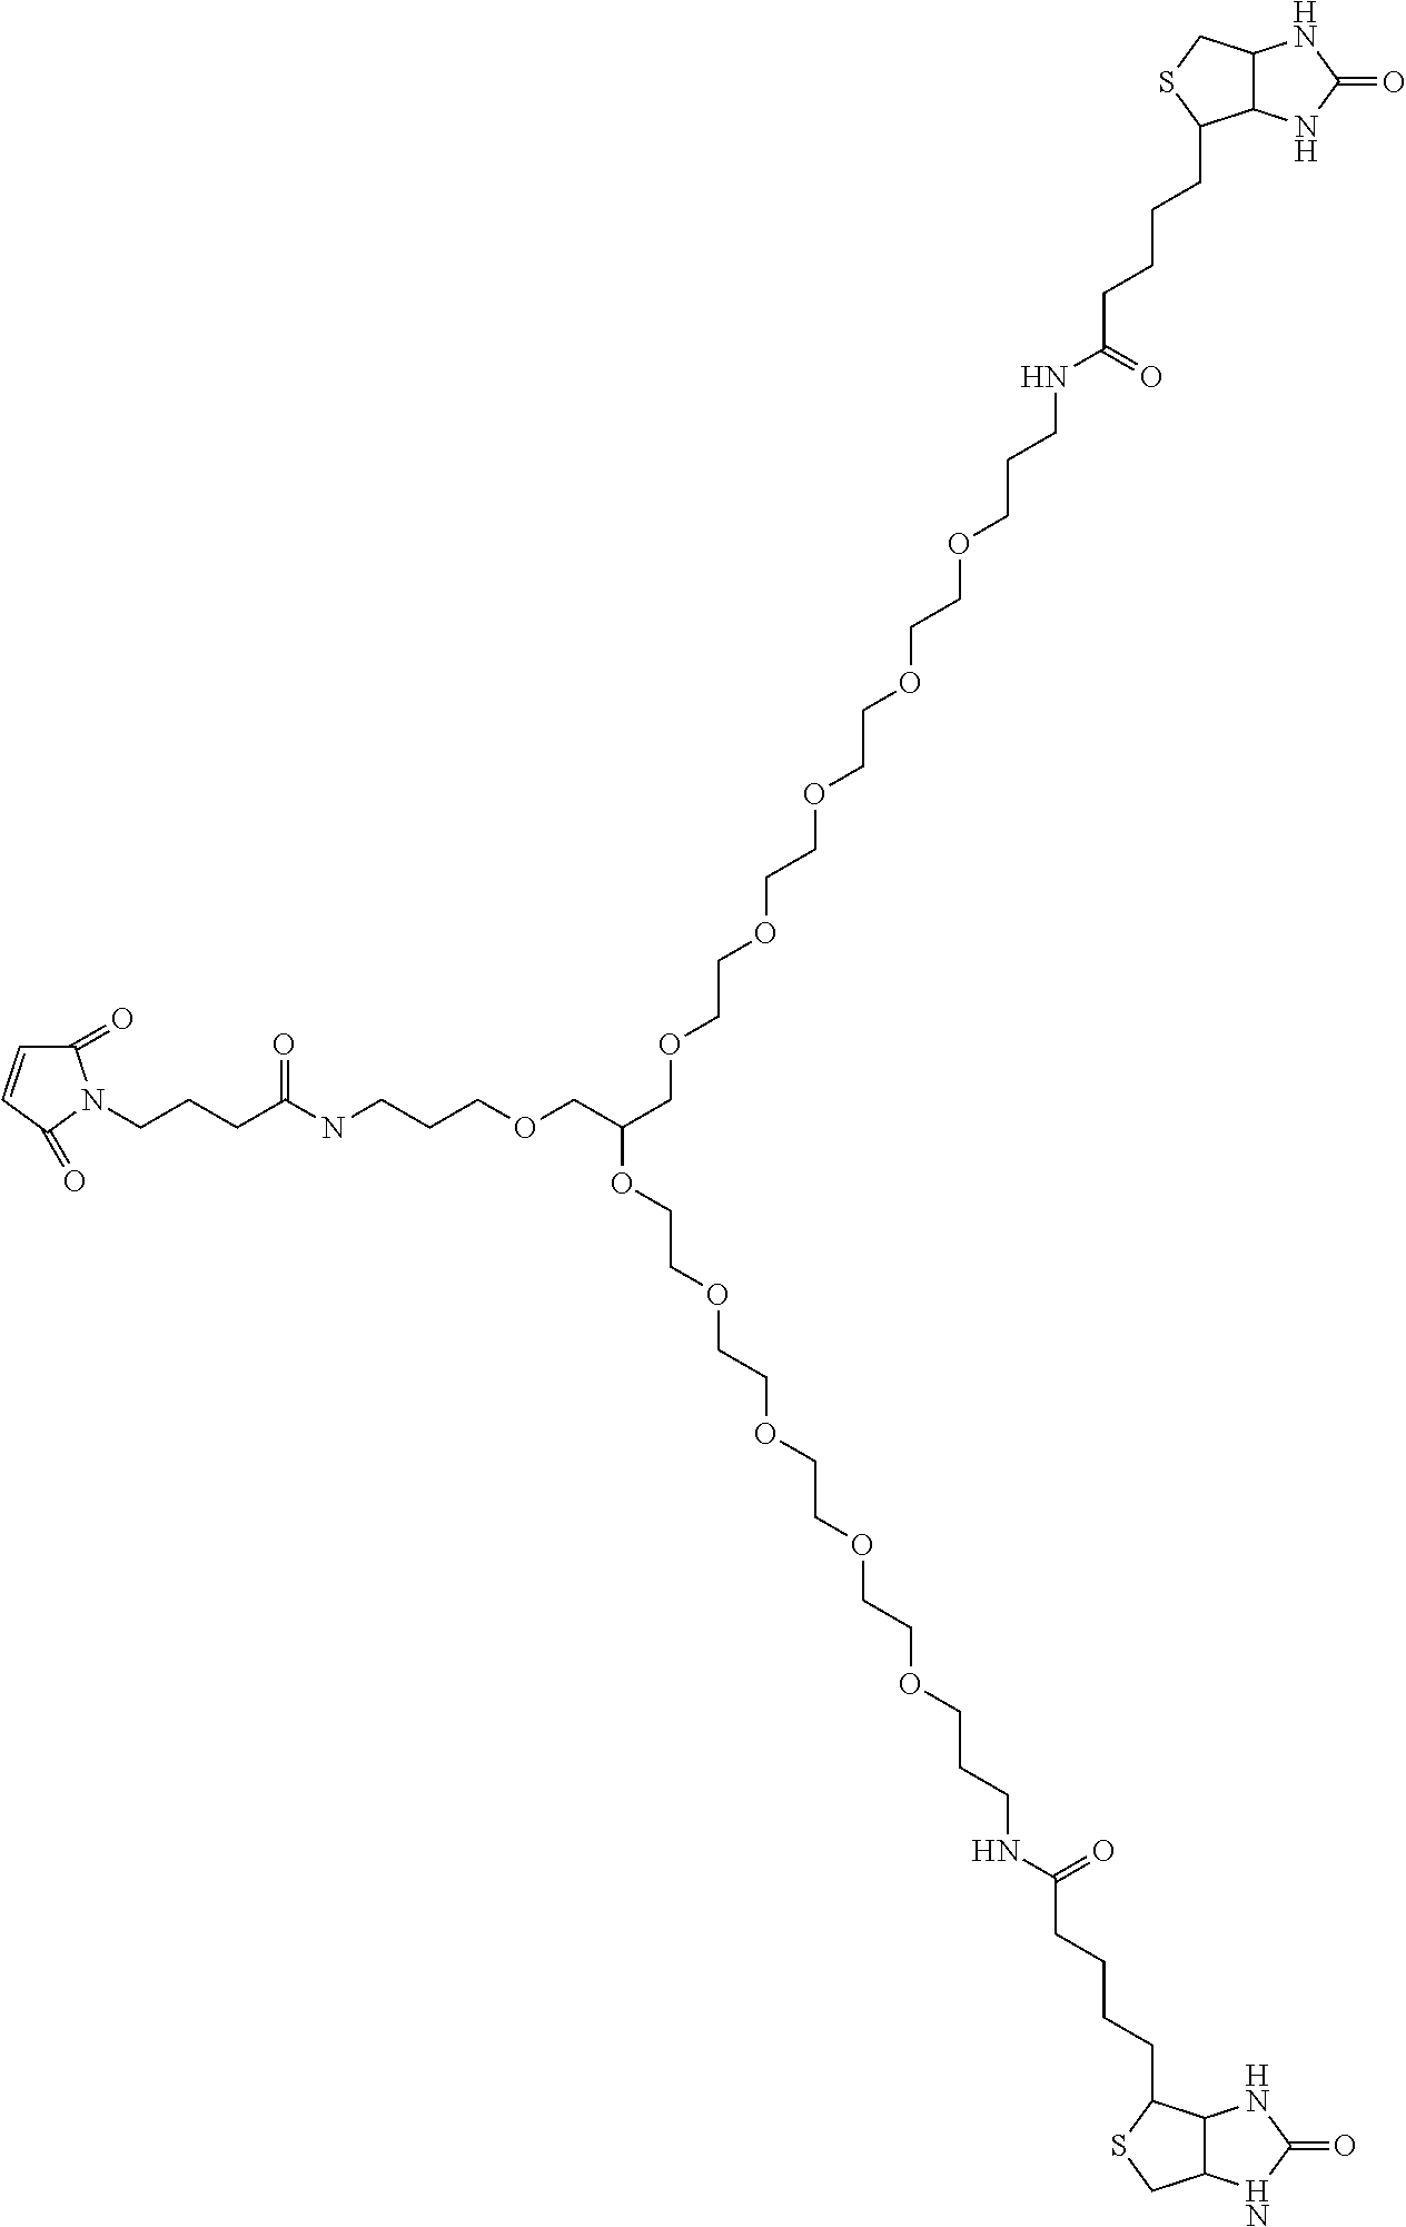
C1(=O)C=CC(=O)N1CCCC(NCCCOCC(COCCOCCOCCOCCOCCCNC(=O)CCCCC1C2C(NC(=O)N2)CS1)OCCOCCOCCOCCOCCCNC(=O)CCCCC1C2C(NC(=O)N2)CS1)=O
